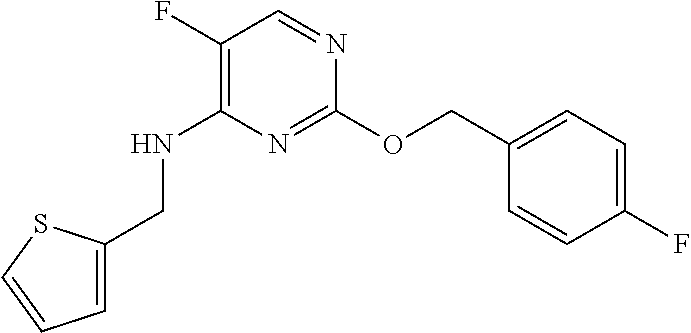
N1=C(OCC2=CC=C(F)C=C2)N=CC(F)=C1NCC1=CC=CS1
